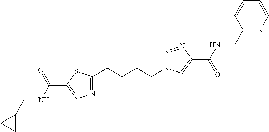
C1(CCCCN2N=NC(C(=O)NCC3=NC=CC=C3)=C2)=NN=C(C(NCC2CC2)=O)S1
